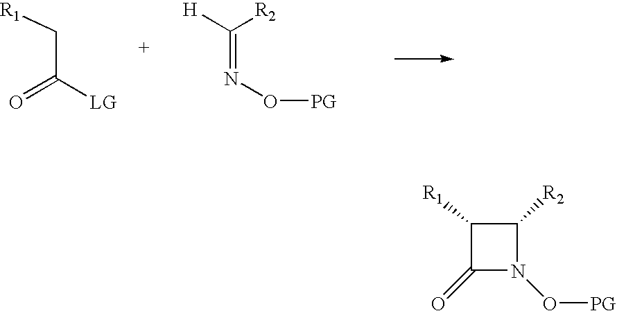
C(C(=O)[LG])[R1].C(=NO[PG])([H])[R2].C1([R1])C(=O)N(O[PG])C1[R2]
